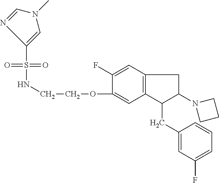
O=S(=O)(C1=CN(C)C=N1)NCCOC1=CC2=C(C=C1F)CC(N1CCC1)C2CC1=CC(F)=CC=C1
